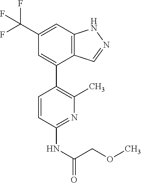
C12=C(C=C(C(F)(F)F)C=C1C1=C(C)N=C(NC(=O)COC)C=C1)NN=C2
